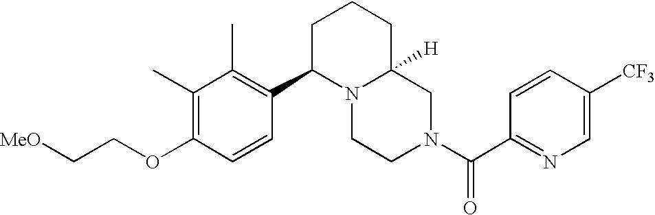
C(OC1=C(C)C(C)=C(C2N3C([H])(CN(C(C4=NC=C([CF3])C=C4)=O)CC3)CCC2)C=C1)C[MeO]
